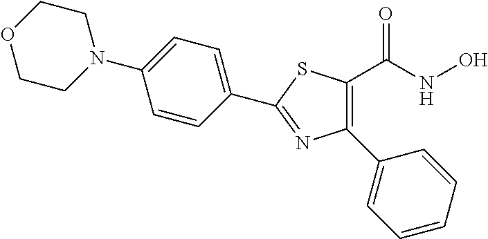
C1(C2=CC=CC=C2)=C(C(NO)=O)SC(C2=CC=C(N3CCOCC3)C=C2)=N1
